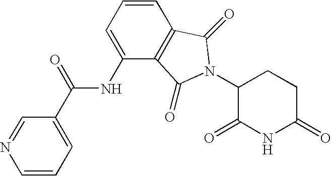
C1=CC2=C(C(NC(C3=CC=CN=C3)=O)=C1)C(=O)N(C1C(=O)NC(=O)CC1)C2=O
